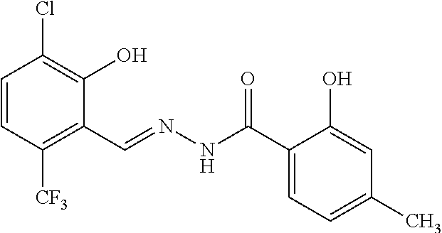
C1=CC([CF3])=C(C=NNC(C2=CC=C(C)C=C2O)=O)C(O)=C1Cl
